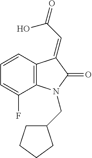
C1=CC=C(F)C2=C1C(=CC(=O)O)C(=O)N2CC1CCCC1
